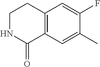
C1NC(=O)C2=C(C1)C=C(F)C(C)=C2
